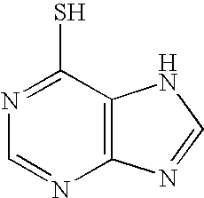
C12=C(C(S)=NC=N1)NC=N2
